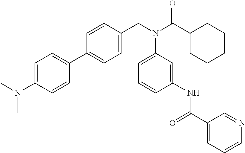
C1=CC(CN(C(C2CCCCC2)=O)C2=CC=CC(NC(C3=CC=CN=C3)=O)=C2)=CC=C1C1=CC=C(N(C)C)C=C1
